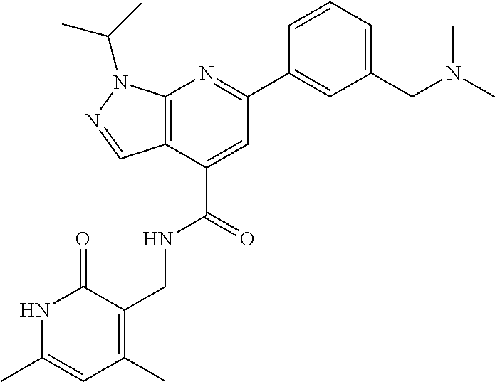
C12=C(C=NN1C(C)C)C(C(=O)NCC1=C(C)C=C(C)NC1=O)=CC(C1=CC(CN(C)C)=CC=C1)=N2
